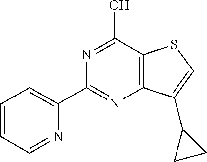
N1=C(C2=CC=CC=N2)N=C(O)C2=C1C(C1CC1)=CS2
